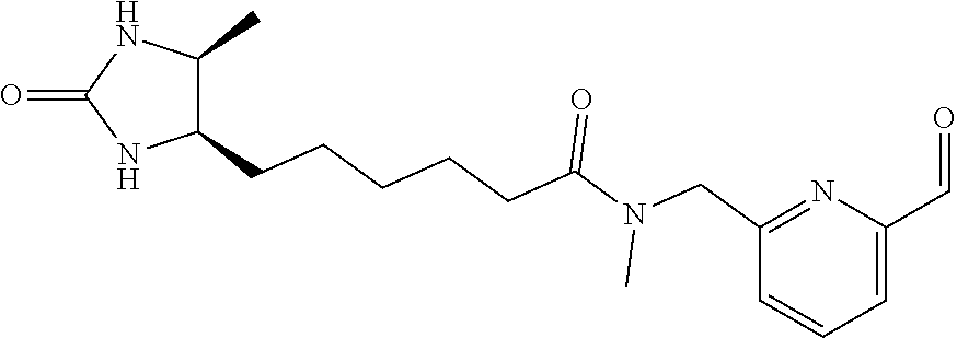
CN(C(CCCCCC1NC(=O)NC1C)=O)CC1=NC(C=O)=CC=C1
